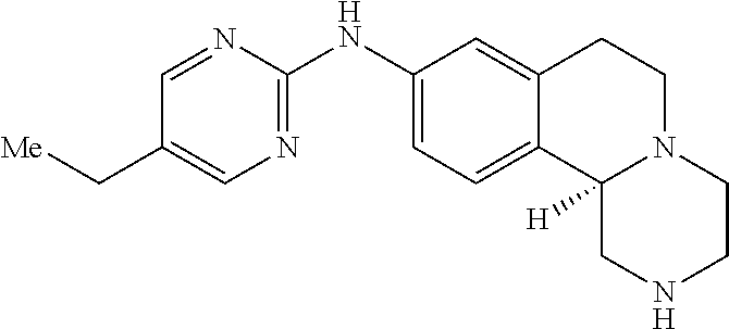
N1=C(NC2=CC=C3C(=C2)CCN2C3([H])CNCC2)N=CC(C[Me])=C1
